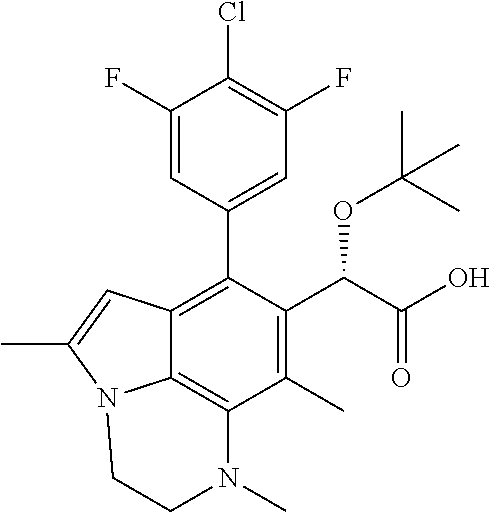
C1=C(F)C(Cl)=C(F)C=C1C1=C2C3=C(C(C)=C1C(C(=O)O)OC(C)(C)C)N(C)CCN3C(C)=C2
